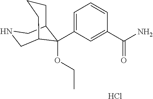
Cl.C1(C(N)=O)=CC(C2(OCC)C3CCCC2CNC3)=CC=C1
